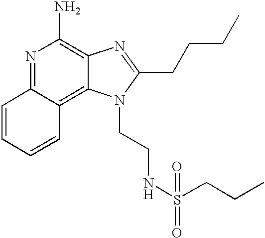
N1=C2C(=C3C(=C1N)N=C(CCCC)N3CCNS(CCC)(=O)=O)C=CC=C2
